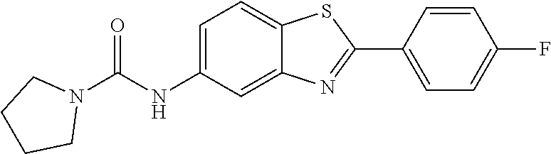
C1=CC(C2=NC3=CC(NC(N4CCCC4)=O)=CC=C3S2)=CC=C1F
